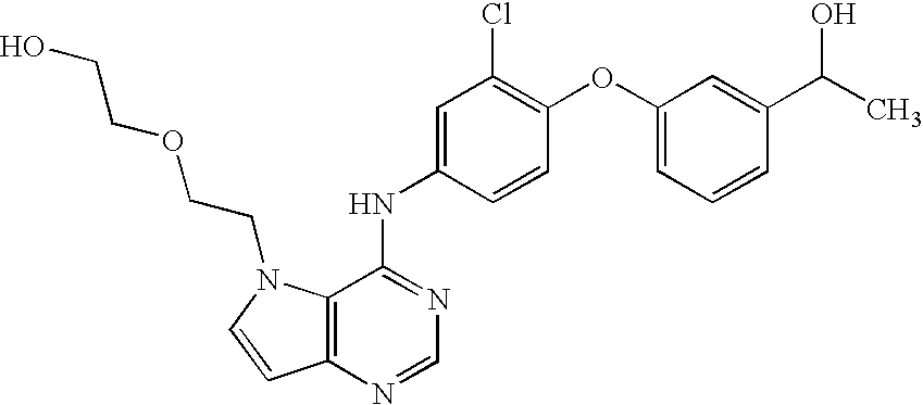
C12=C(N=CN=C1NC1=CC(Cl)=C(OC3=CC=CC(C(C)O)=C3)C=C1)C=CN2CCOCCO
